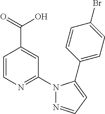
C1=CN=C(N2N=CC=C2C2=CC=C(Br)C=C2)C=C1C(=O)O
